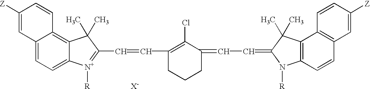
C12=CC=C3C(=C1C=CC([Z])=C2)C(C)(C)C(C=CC1=C(Cl)C(=CC=C2N([R])C4=C(C5=C(C=C4)C=C([Z])C=C5)C2(C)C)CCC1)=[N+]3[R].[X-]
